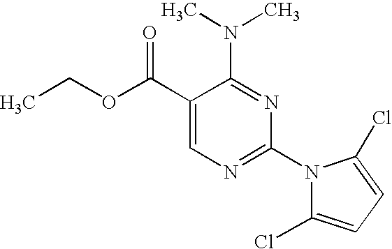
C1(C(OCC)=O)=CN=C(N2C(Cl)=CC=C2Cl)N=C1N(C)C
